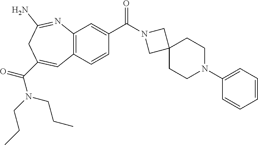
C12=C(C=CC(C(=O)N3CC4(CCN(C5=CC=CC=C5)CC4)C3)=C1)C=C(C(N(CCC)CCC)=O)CC(N)=N2
